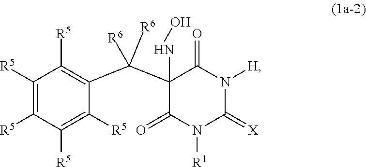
C1(NO)(C(C2=C([R5])C([R5])=C([R5])C([R5])=C2[R5])([R6])[R6])C(=O)N([R1])C(=[X])N([H])C1=O
